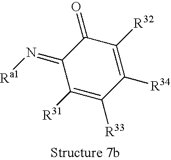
C1([R34])=C([R32])C(=O)C(=N[Ra1])C([R31])=C1[R33]
